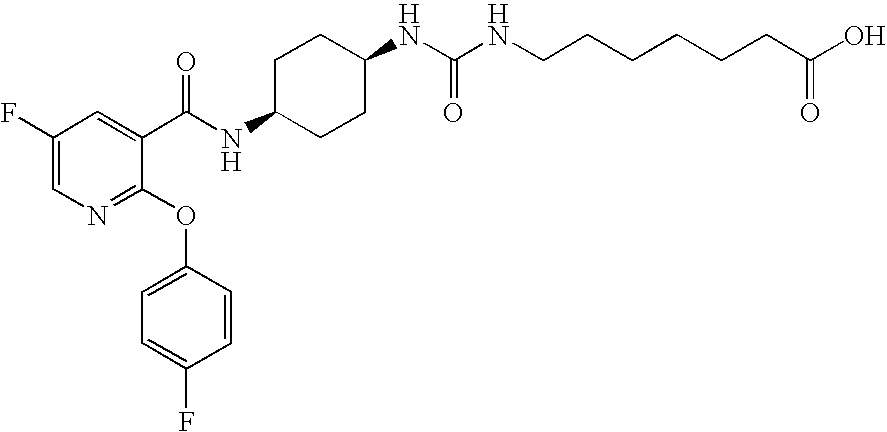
N1=C(OC2=CC=C(F)C=C2)C(C(NC2CCC(NC(=O)NCCCCCCC(O)=O)CC2)=O)=CC(F)=C1
